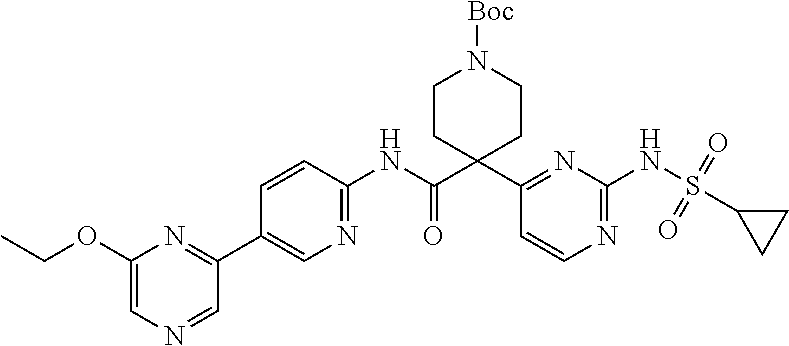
C1(C2(C(NC3=NC=C(C4=NC(OCC)=CN=C4)C=C3)=O)CCN([Boc])CC2)=NC(NS(=O)(=O)C2CC2)=NC=C1
